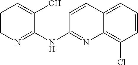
C1=CN=C(NC2=NC3=C(Cl)C=CC=C3C=C2)C(O)=C1
